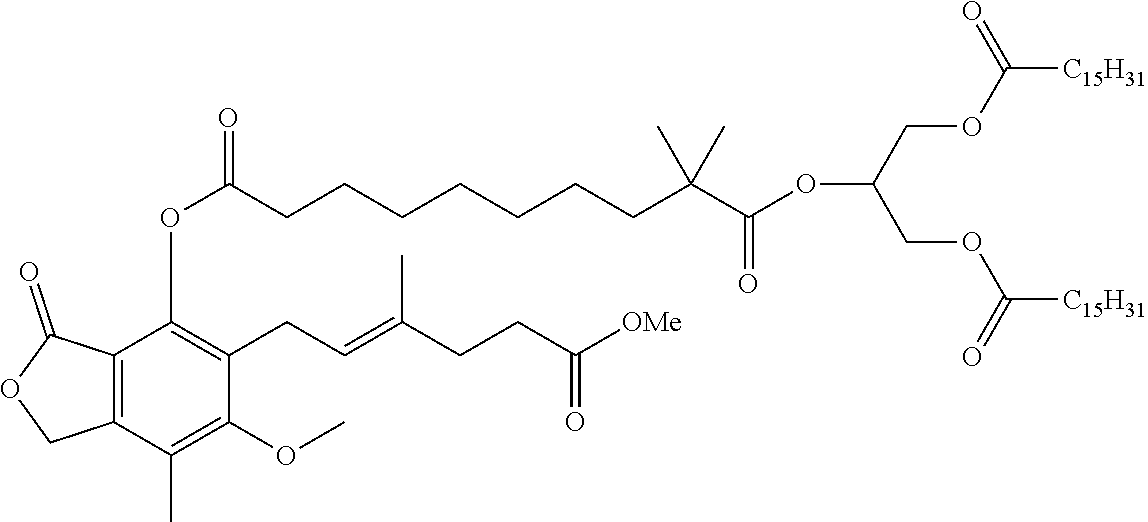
C12=C(C(C)=C(OC)C(CC=C(CCC(=O)[OMe])C)=C1OC(CCCCCCCC(C(OC(COC([C15H31])=O)COC([C15H31])=O)=O)(C)C)=O)COC2=O
